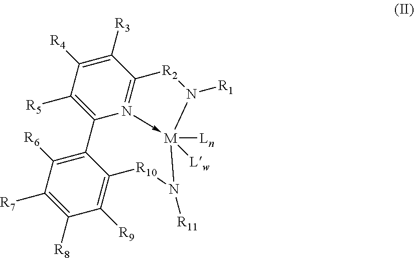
C1([R5])=C2N3->[M]([Ln])([Lw])(N([R1])[R2]C=3C([R3])=C1[R4])N([R11])[R10]C1=C([R9])C([R8])=C([R7])C([R6])=C21
